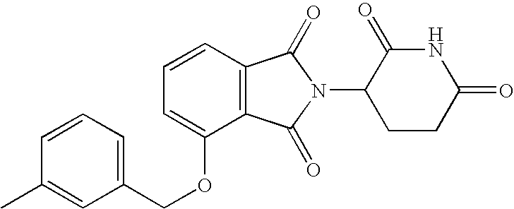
C1=CC2=C(C(OCC3=CC=CC(C)=C3)=C1)C(=O)N(C1CCC(=O)NC1=O)C2=O
